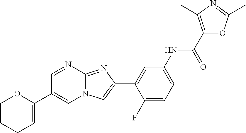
C1=NC2=NC(C3=CC(NC(C4=C(C)N=C(C)O4)=O)=CC=C3F)=CN2C=C1C1=CCCCO1
